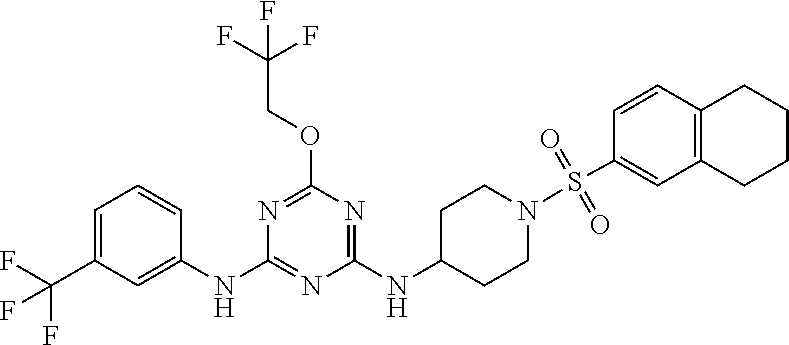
FC(C1=CC=CC(NC2=NC(NC3CCN(S(C4=CC5=C(C=C4)CCCC5)(=O)=O)CC3)=NC(OCC(F)(F)F)=N2)=C1)(F)F
